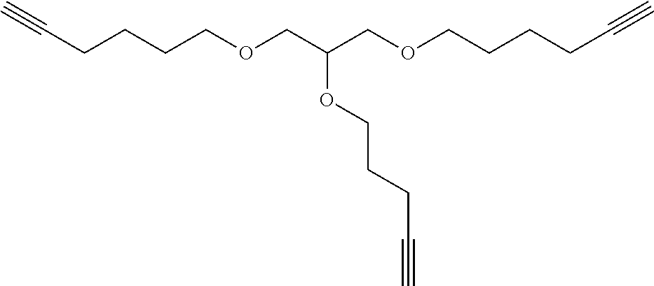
C(OCCCCC#C)C(COCCCCC#C)OCCCC#C
